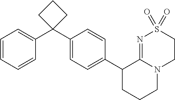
C1(C2CCCN3C2=NS(=O)(=O)CC3)=CC=C(C2(C3=CC=CC=C3)CCC2)C=C1
